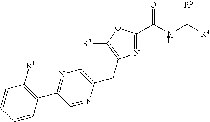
N1=C(C(NC([R4])[R5])=O)OC([R3])=C1CC1=CN=C(C2=C([R1])C=CC=C2)C=N1
